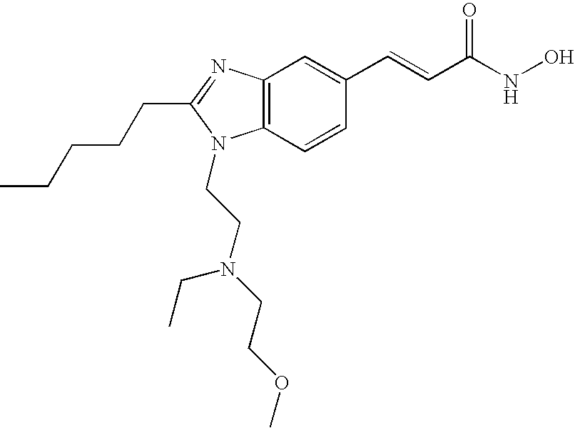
C12=C(C=CC(C=CC(=O)NO)=C1)N(CCN(CC)CCOC)C(CCCCC)=N2
